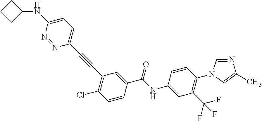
C1(N2C=NC(C)=C2)=C(C(F)(F)F)C=C(NC(C2=CC(C#CC3=CC=C(NC4CCC4)N=N3)=C(Cl)C=C2)=O)C=C1
